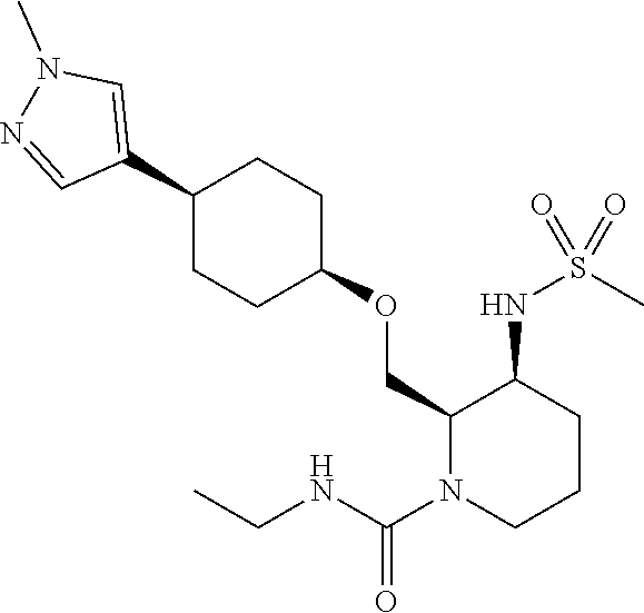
C1(OCC2C(NS(C)(=O)=O)CCCN2C(NCC)=O)CCC(C2=CN(C)N=C2)CC1
